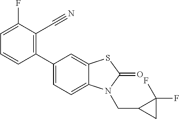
C1(C2=CC=C3C(=C2)SC(=O)N3CC2CC2(F)F)=C(C#N)C(F)=CC=C1
